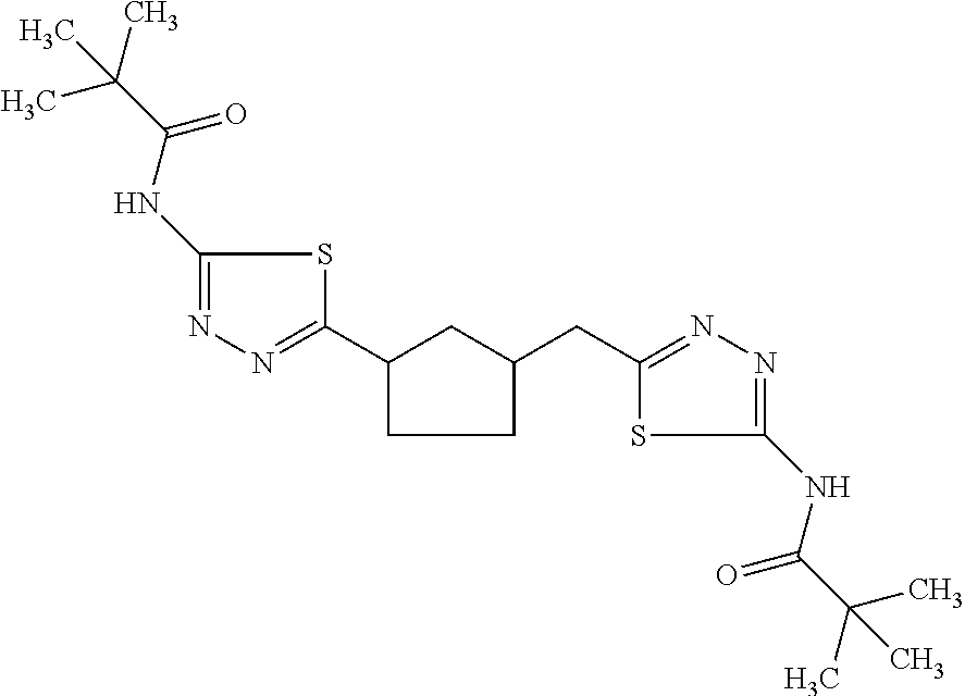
C1(NC(C(C)(C)C)=O)=NN=C(C2CC(CC3=NN=C(NC(C(C)(C)C)=O)S3)CC2)S1
